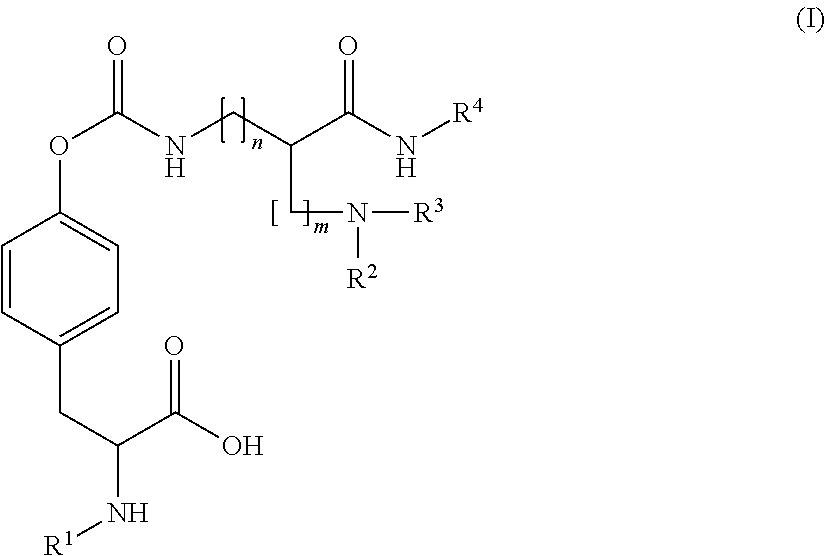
C1=CC(CC(C(O)=O)N[R1])=CC=C1OC(=O)NCC(C(N[R4])=O)CN([R2])[R3]
